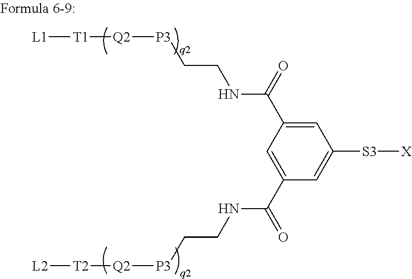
[L1][T1][Q2][P3]CCNC(C1=CC([S3][X])=CC(C(NCC[P3][Q2][T2][L2])=O)=C1)=O
